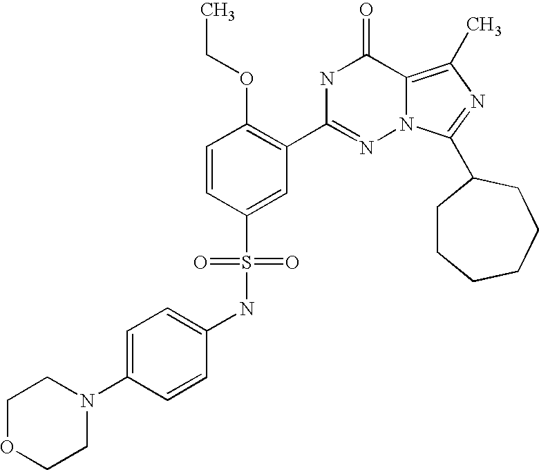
C1(NS(C2=CC(C3=NN4C(=C(C)N=C4C4CCCCCC4)C(=O)N3)=C(OCC)C=C2)(=O)=O)=CC=C(N2CCOCC2)C=C1
